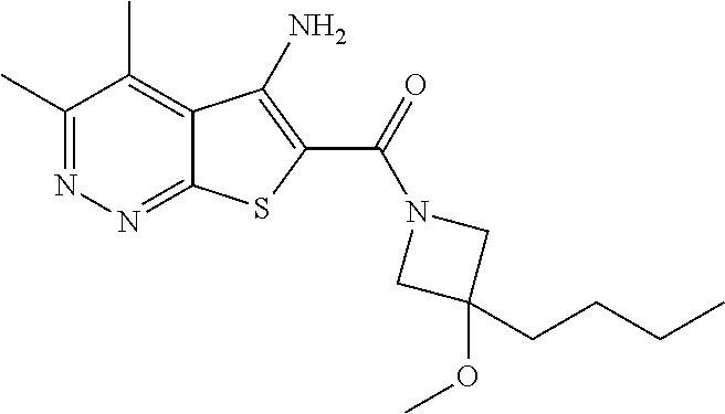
C1(C)=NN=C2C(=C1C)C(N)=C(C(=O)N1CC(OC)(CCCC)C1)S2
